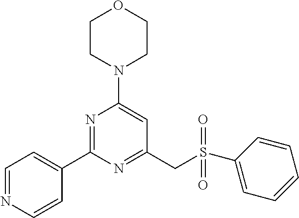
C1(C2=CC=NC=C2)=NC(N2CCOCC2)=CC(CS(C2=CC=CC=C2)(=O)=O)=N1
